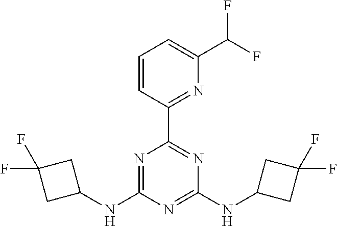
N1=C(NC2CC(F)(F)C2)N=C(NC2CC(F)(F)C2)N=C1C1=NC(C(F)F)=CC=C1
